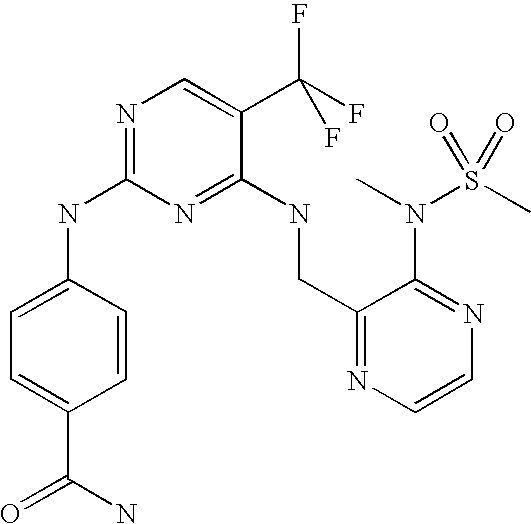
C1(CNC2=NC(NC3=CC=C(C(N)=O)C=C3)=NC=C2C(F)(F)F)=NC=CN=C1N(C)S(C)(=O)=O
